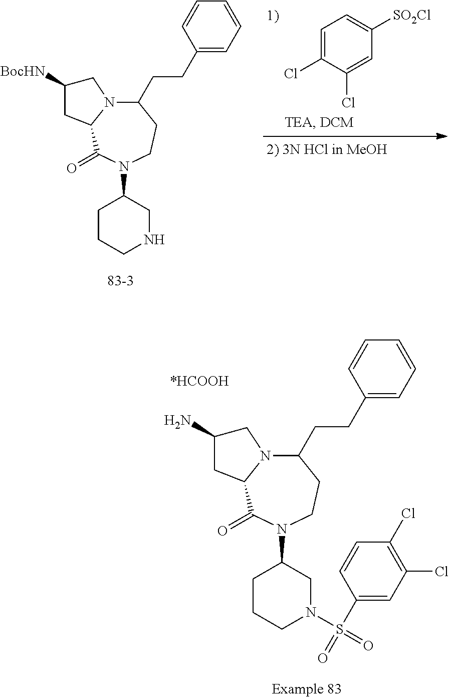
C1=C(Cl)C(Cl)=CC([SO2Cl])=C1.C1(N2C(=O)C3N(C(CCC4=CC=CC=C4)CC2)CC([BocHN])C3)CCCNC1.C1(N2C(=O)C3N(C(CCC4=CC=CC=C4)CC2)CC(N)C3)CCCN(S(C2=CC(Cl)=C(Cl)C=C2)(=O)=O)C1
